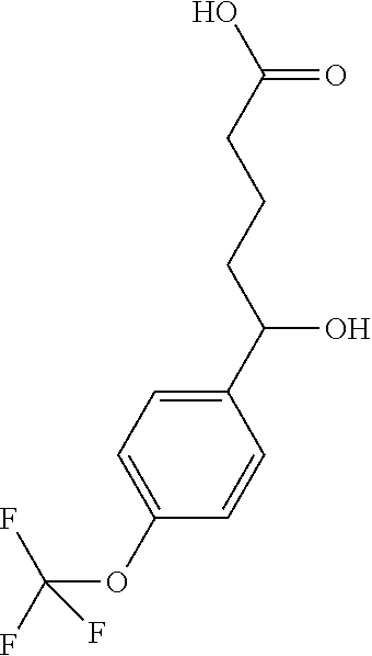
C1(C(CCCC(O)=O)O)=CC=C(OC(F)(F)F)C=C1
